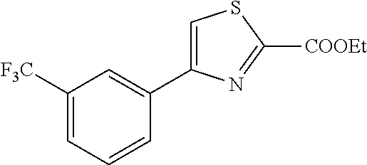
C1([F3C])=CC=CC(C2=CSC([COOEt])=N2)=C1
